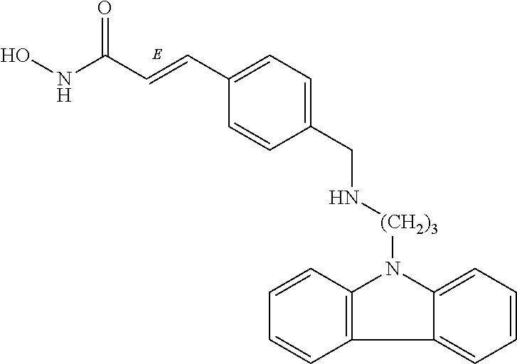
ONC(C=CC1=CC=C(CN[(CH2)3]N2C3=CC=CC=C3C3=C2C=CC=C3)C=C1)=O
